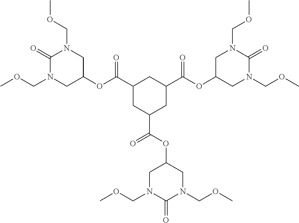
C1C(C(OC2CN(COC)C(=O)N(COC)C2)=O)CC(C(OC2CN(COC)C(=O)N(COC)C2)=O)CC1C(=O)OC1CN(COC)C(=O)N(COC)C1
